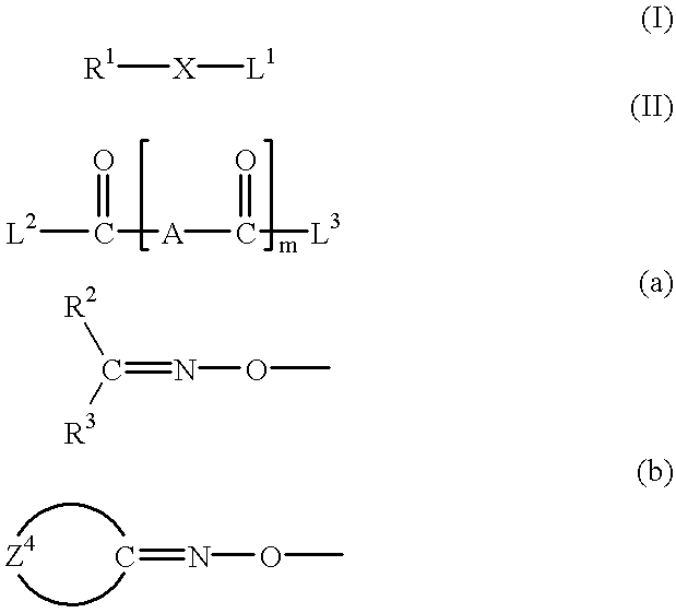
[R1][X][L1].[L2]C([A]C([L3])=O)=O.[R2]C([R3])=NOC.N(=C)OC
